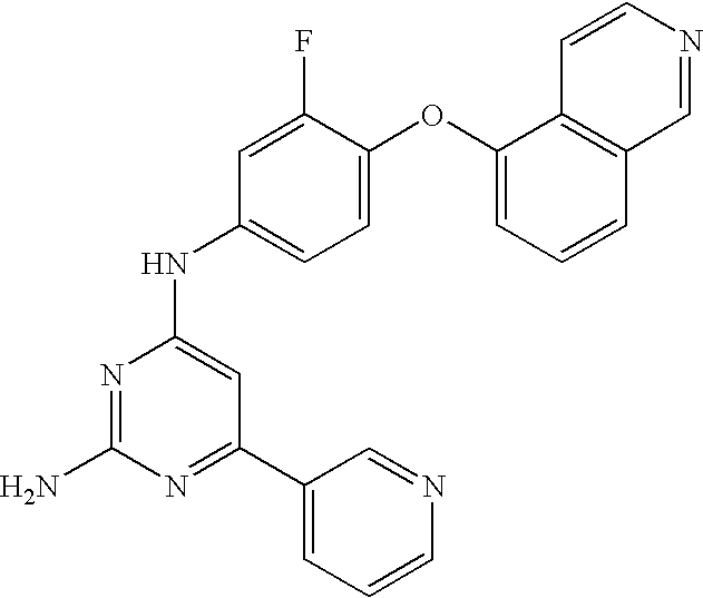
C1=C(F)C(OC2=CC=CC3=C2C=CN=C3)=CC=C1NC1=CC(C2=CC=CN=C2)=NC(N)=N1
